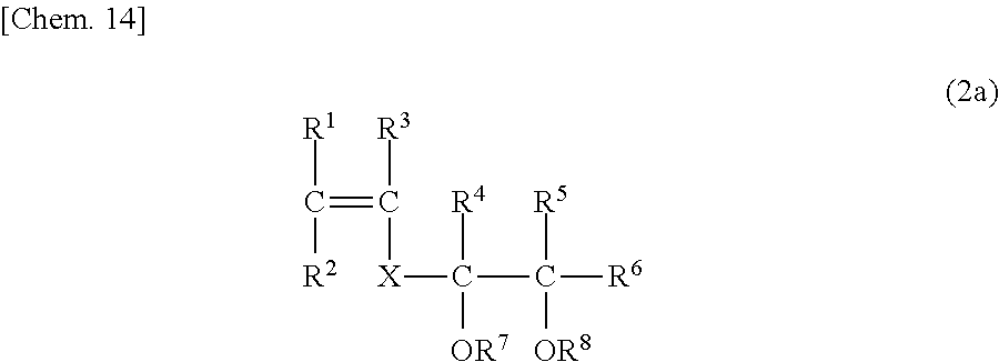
[R1]C([R2])=C([R3])[X]C(C([R5])([OR8])[R6])([R4])[OR7]
